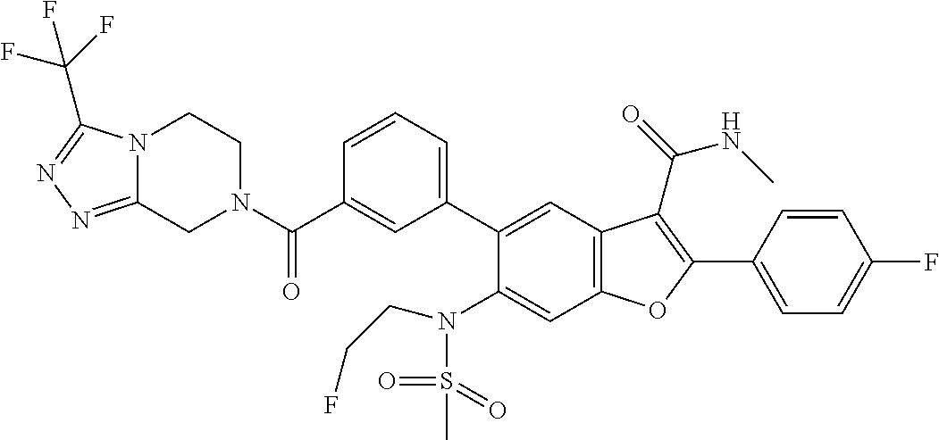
N12C(=NN=C1C(F)(F)F)CN(C(C1=CC(C3=CC4=C(C=C3N(CCF)S(C)(=O)=O)OC(C3=CC=C(F)C=C3)=C4C(=O)NC)=CC=C1)=O)CC2
